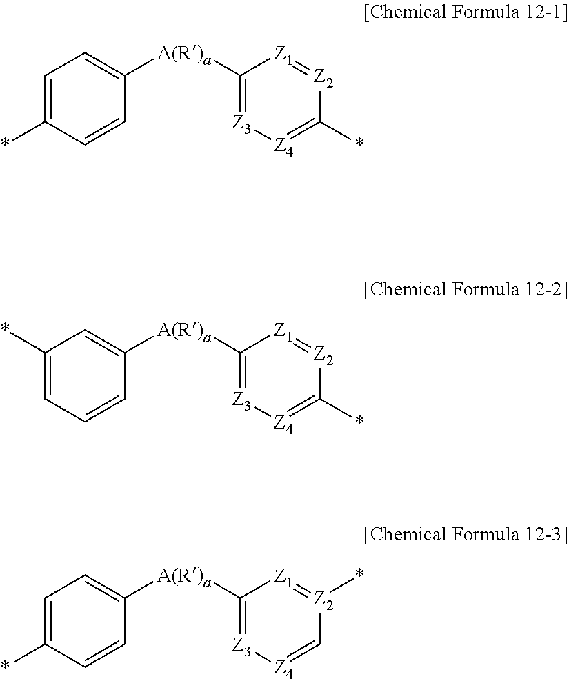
C1=CC([A(R)a]C2=[Z3][Z4]=C(*)[Z2]=[Z1]2)=CC=C1*.C1=CC([A(R)a]C2=[Z3][Z4]=C(*)[Z2]=[Z1]2)=CC(*)=C1.C1=CC([A(R)a]C2=[Z3][Z4]=C[Z2](*)=[Z1]2)=CC=C1*
